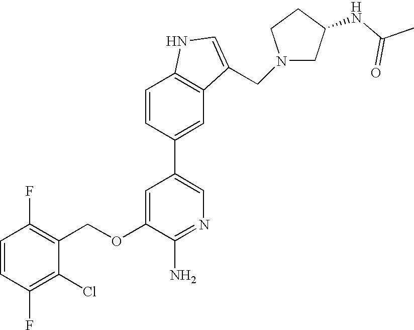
C1=CC(F)=C(Cl)C(COC2=CC(C3=CC4=C(C=C3)NC=C4CN3CC(NC(C)=O)CC3)=CN=C2N)=C1F
